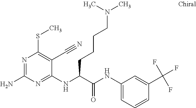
C1(NC(C(NC2=CC=CC(C(F)(F)F)=C2)=O)CCCCN(C)C)=NC(N)=NC(SC)=C1C#N
